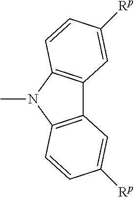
C12=C(N(C)C3=C1C=C([Rp])C=C3)C=CC([Rp])=C2
